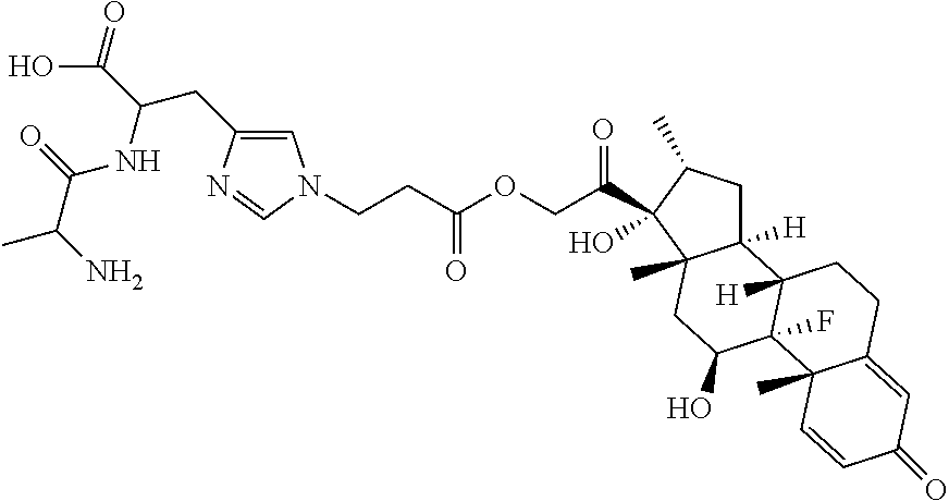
C12([H])CC(C)C(C(COC(CCN3C=C(CC(C(O)=O)NC(C(N)C)=O)N=C3)=O)=O)(O)C1(C)CC(O)C1(F)C2([H])CCC2=CC(=O)C=CC12C
